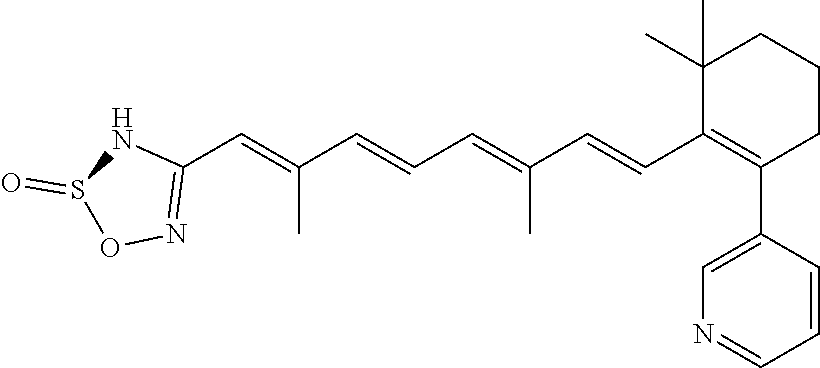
C1(C)(C)C(C=CC(=CC=CC(=CC2=NOS(=O)N2)C)C)=C(C2=CN=CC=C2)CCC1
